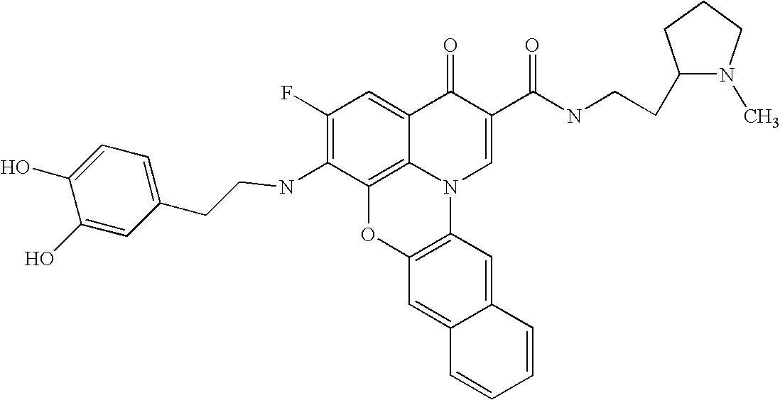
C1(F)=C(NCCC2=CC=C(O)C(O)=C2)C2=C3C(=C1)C(=O)C(C(NCCC1N(C)CCC1)=O)=CN3C1=C(O2)C=C2C(=C1)C=CC=C2
